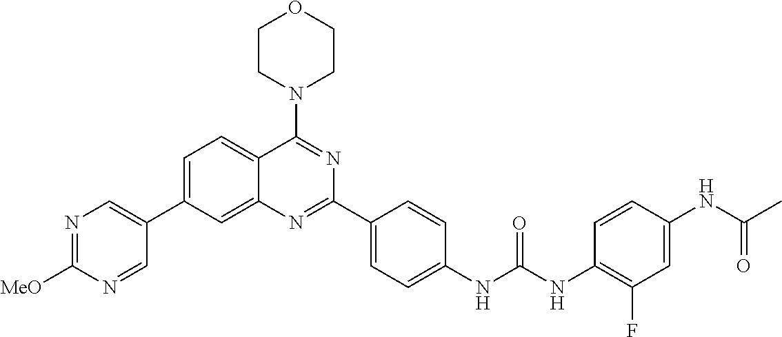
C1=C(C2=CN=C([MeO])N=C2)C=C2C(=C1)C(N1CCOCC1)=NC(C1=CC=C(NC(NC3=C(F)C=C(NC(C)=O)C=C3)=O)C=C1)=N2
